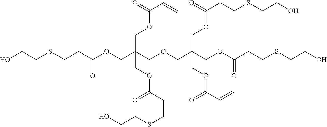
C(CC(OCC(COCC(COC(CCSCCO)=O)(COC(CCSCCO)=O)COC(C=C)=O)(COC(C=C)=O)COC(CCSCCO)=O)=O)SCCO
